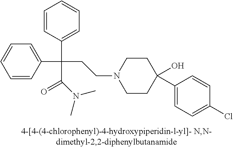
C1=CC=CC=C1C(C1=CC=CC=C1)(CCN1CCC(O)(C2=CC=C(Cl)C=C2)CC1)C(=O)N(C)C
